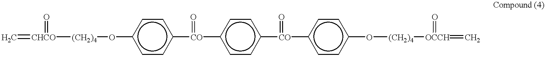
C=[CHCO](=O)[(CH2)4]Oc1ccc([CO](c2ccc([CO](c3ccc(O[(CH2)4][OCCH](=O)=C)cc3)=O)cc2)=O)cc1
